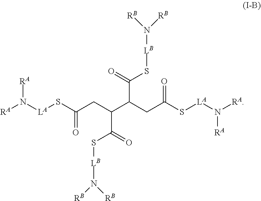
[RA]N([LA]SC(CC(C(CC(S[LA]N([RA])[RA])=O)C(S[LB]N([RB])[RB])=O)C(S[LB]N([RB])[RB])=O)=O)[RA]
